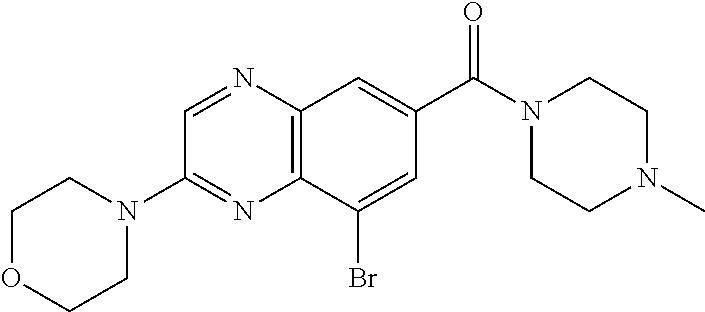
C12=C(N=CC(N3CCOCC3)=N1)C=C(C(N1CCN(C)CC1)=O)C=C2Br
